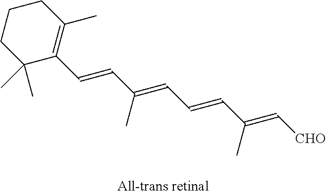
C1CC(C)(C)C(C=CC(=CC=CC(=C[CHO])C)C)=C(C)C1
